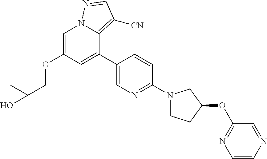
C1=C(OCC(C)(C)O)C=C(C2=CN=C(N3CCC(OC4=NC=CN=C4)C3)C=C2)C2=C([CN])C=NN12
